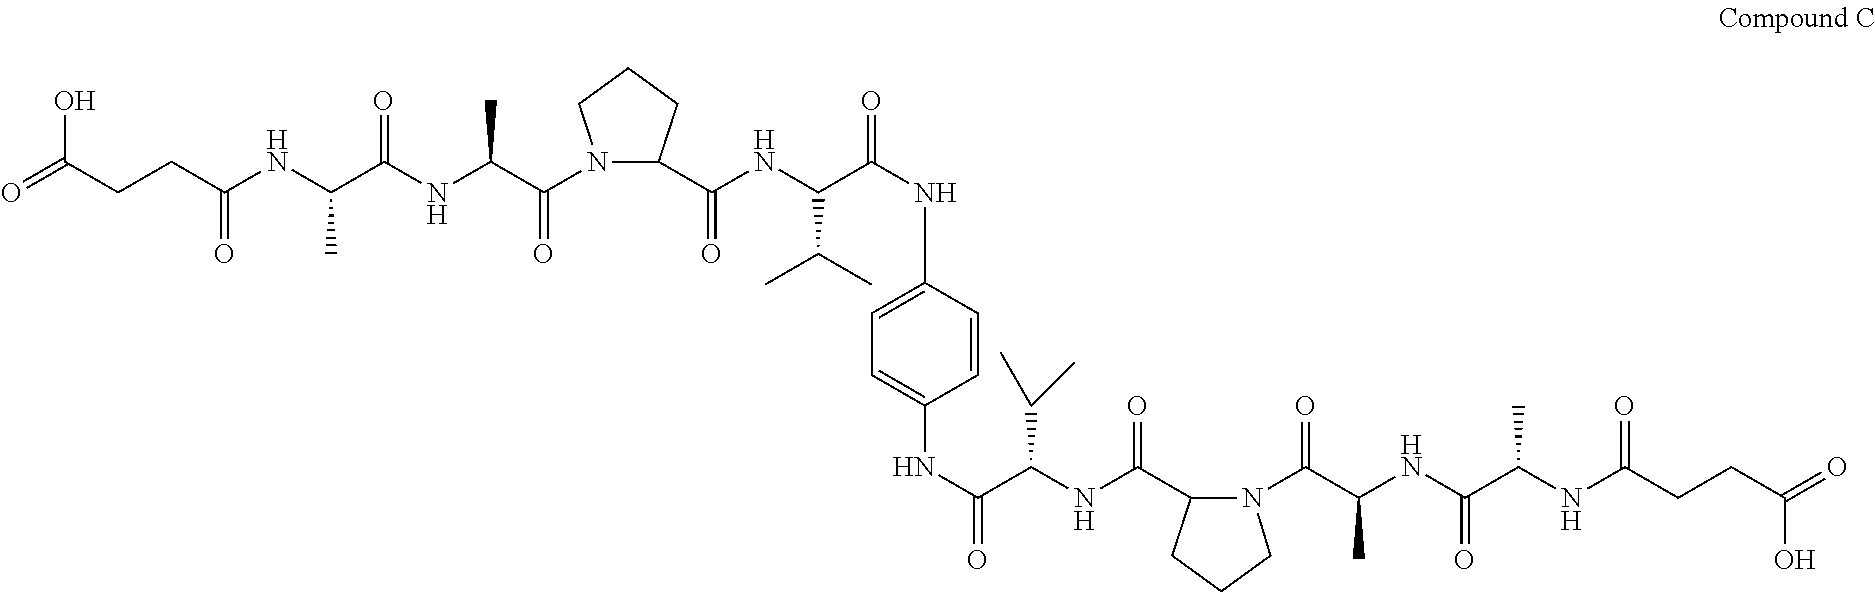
O=C(CCC(NC(C(NC(C(N1C(C(NC(C(NC2=CC=C(NC(C(NC(C3N(C(C(NC(C(NC(CCC(=O)O)=O)C)=O)C)=O)CCC3)=O)C(C)C)=O)C=C2)=O)C(C)C)=O)CCC1)=O)C)=O)C)=O)O
